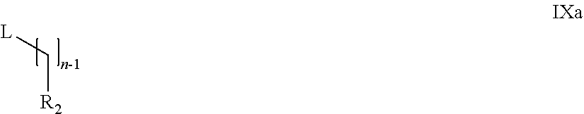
C([R2])[L]
